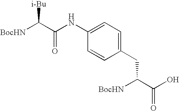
[BocHN]C(C(NC1=CC=C(CC([BocHN])C(O)=O)C=C1)=O)[i-Bu]
